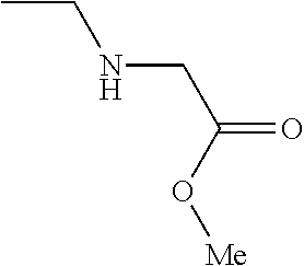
CCNCC(=O)O[Me]
